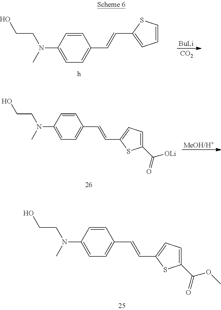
C1=CC(N(C)CCO)=CC=C1C=CC1=CC=CS1.[BuLi].[CO2].[MeOH/H+].C1=CC(N(C)CCO)=CC=C1C=CC1=CC=C(C([OLi])=O)S1.C1=CC(N(C)CCO)=CC=C1C=CC1=CC=C(C(OC)=O)S1
